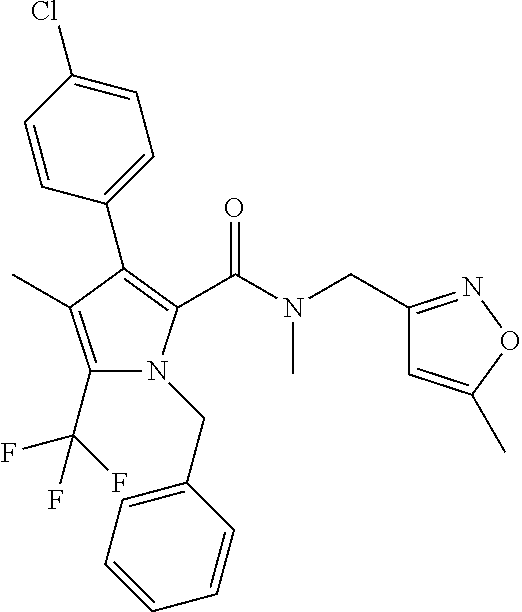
C1(C2=C(C(=O)N(C)CC3=NOC(C)=C3)N(CC3=CC=CC=C3)C(C(F)(F)F)=C2C)=CC=C(Cl)C=C1
